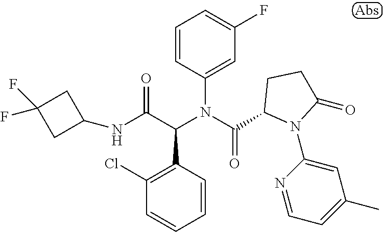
C1=CC(C(C(NC2CC(F)(F)C2)=O)N(C(=O)C2N(C3=CC(C)=CC=N3)C(=O)CC2)C2=CC(F)=CC=C2)=C(Cl)C=C1
